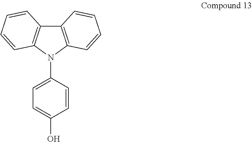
C12=C(N(C3=CC=C(O)C=C3)C3=C1C=CC=C3)C=CC=C2
